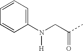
C1(N(CC(C)=O)[H])=CC=CC=C1
